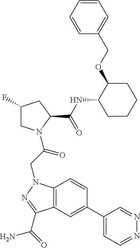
C1(F)CN(C(CN2C3=C(C=C(C4=CC=NN=C4)C=C3)C(C(N)=O)=N2)=O)C(C(NC2CCCCC2OCC2=CC=CC=C2)=O)C1
